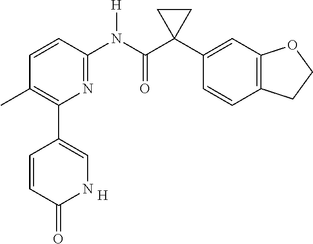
[H].C1=CC(N(C(C2(C3=CC4=C(C=C3)CCO4)CC2)=O)[H])=NC(C2=CNC(=O)C=C2)=C1C
